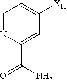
C1=NC(C(N)=O)=CC([X11])=C1
